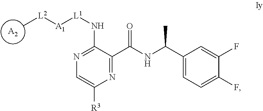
[A2].C[L2][A1][L1]NC1=NC=C([R3])N=C1C(NC(C1=CC=C(F)C(F)=C1)C)=O
